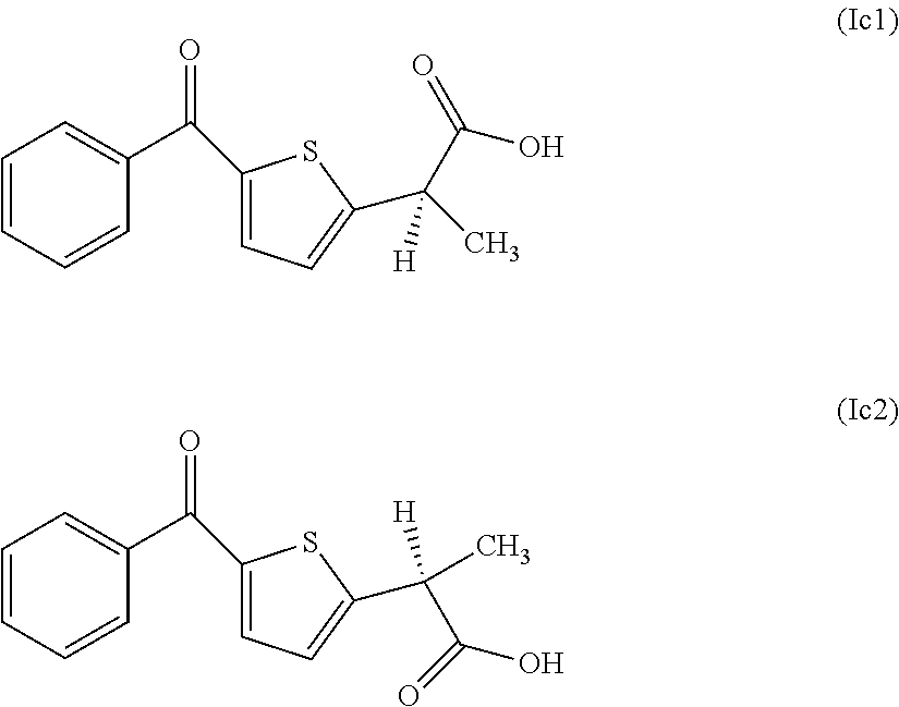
C1=CC=CC(C(C2=CC=C(C(C)(C(=O)O)[H])S2)=O)=C1.C1=CC=CC(C(C2=CC=C(C(C)(C(=O)O)[H])S2)=O)=C1
